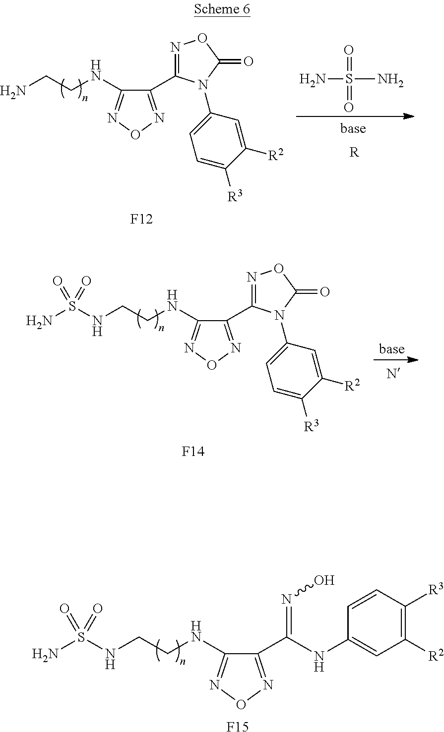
[F14].C1(C2=NOC(=O)N2C2=CC=C([R3])C([R2])=C2)=NON=C1NCCNS(N)(=O)=O.C1(C2=NOC(=O)N2C2=CC=C([R3])C([R2])=C2)=NON=C1NCCN.[F12].O=S(=O)(N)N.[R].C1(C(NC2=CC([R2])=C([R3])C=C2)=NO)=NON=C1NCCNS(N)(=O)=O.[F15]
